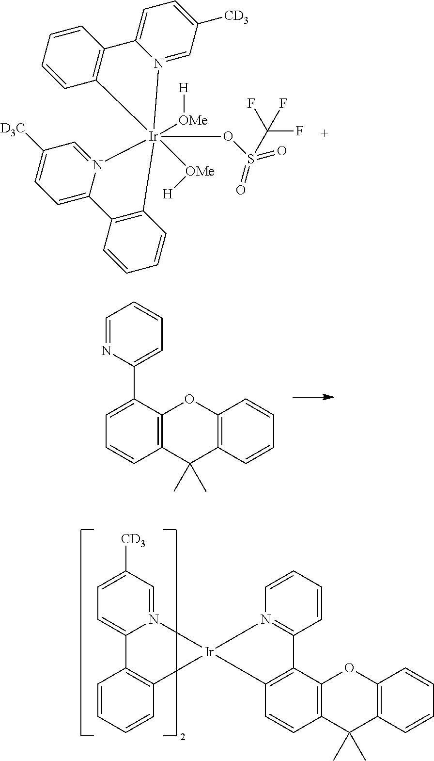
C12=C(OC3=C(C1(C)C)C=CC1=C3C3=N(C=CC=C3)[Ir]13C1=C(C=CC=C1)C1=CC=C([CD3])C=N13)C=CC=C2.C12=C(OC3=C(C1(C)C)C=CC=C3C1=CC=CC=N1)C=CC=C2.O([Ir]12([OMe][H])([OMe][H])(N3=CC([D3C])=CC=C3C3=C1C=CC=C3)C1=C(C=CC=C1)C1=CC=C([CD3])C=N12)S(=O)(=O)C(F)(F)F
